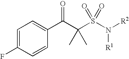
C1(C(C(S(N([R2])[R1])(=O)=O)(C)C)=O)=CC=C(F)C=C1
